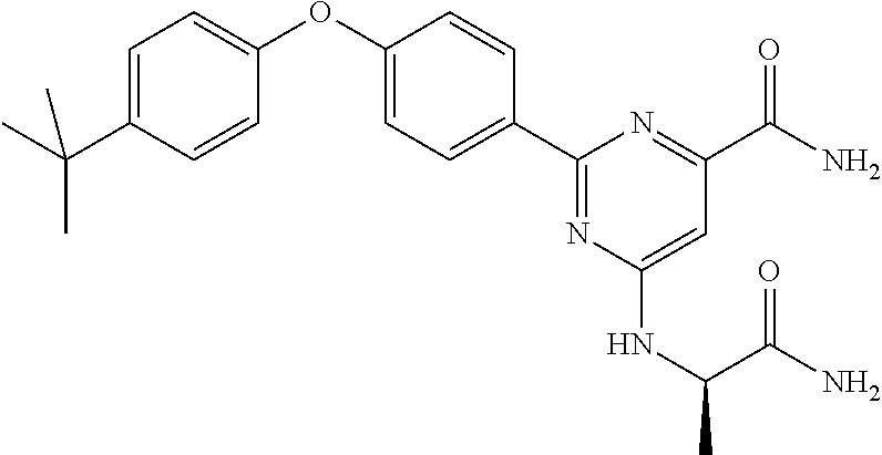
C1=C(OC2=CC=C(C(C)(C)C)C=C2)C=CC(C2=NC(NC(C)C(N)=O)=CC(C(N)=O)=N2)=C1
